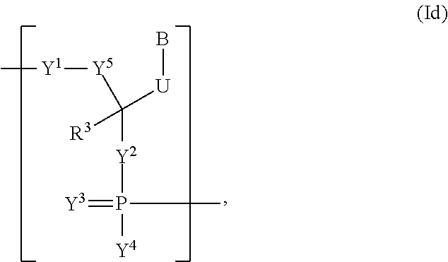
C([Y5][Y1]C)([Y2]P([Y4])(=[Y3])C)([R3])[U]B
